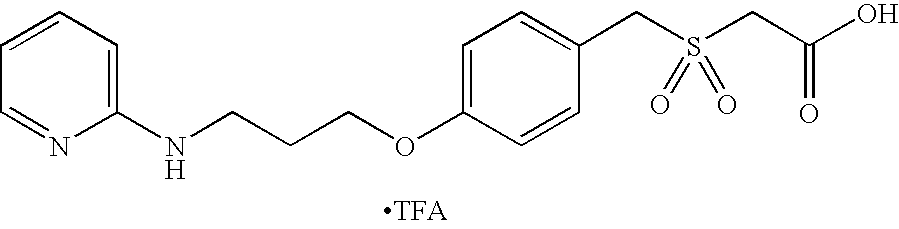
C1=CC=C(NCCCOC2=CC=C(CS(CC(O)=O)(=O)=O)C=C2)N=C1
